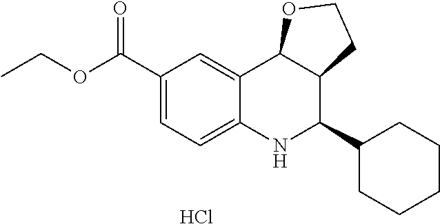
Cl.C12=CC(C(OCC)=O)=CC=C1NC(C1CCCCC1)C1C2OCC1
